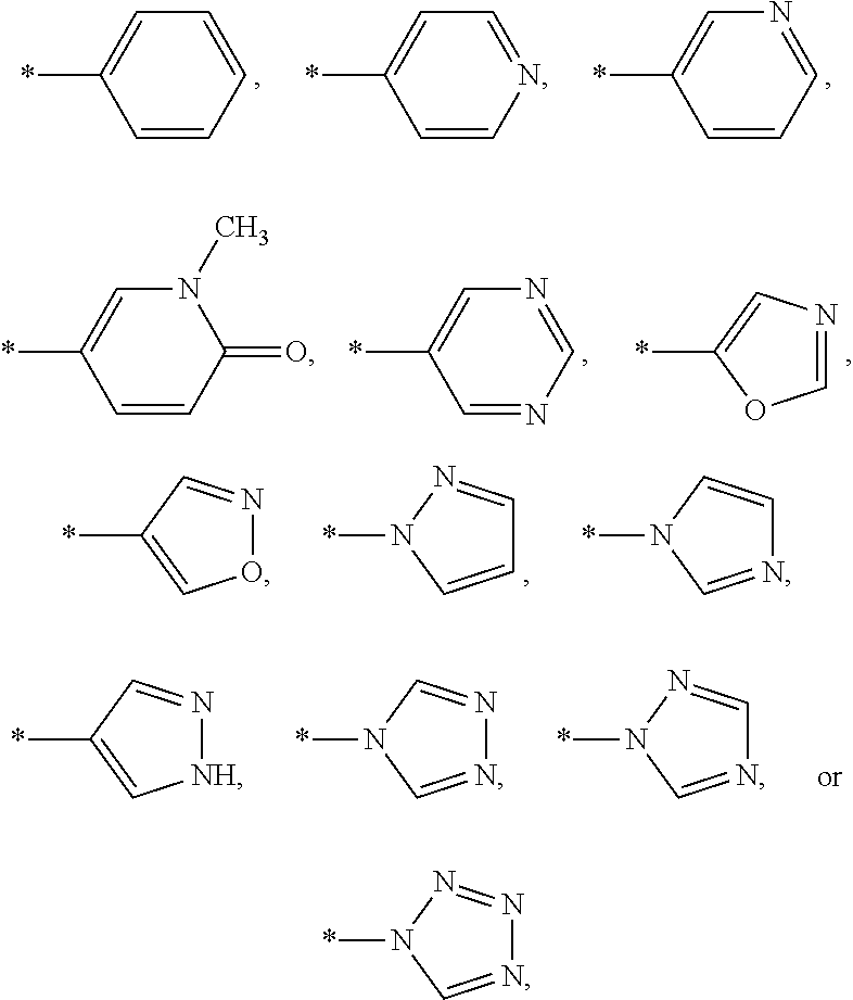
C1=CC=NC=C1*.C1=CC=CC=C1*.C1=CN=CC=C1*.C1=NC=NC=C1*.C1(*)=CN=CO1.C1=CC(=O)N(C)C=C1*.C1(*)=CON=C1.N1(*)C=CC=N1.N1(*)C=NC=C1.C1(*)=C[NH]N=C1.N1(*)C=NN=C1.N1(*)C=NC=N1.N1(*)C=NN=N1
